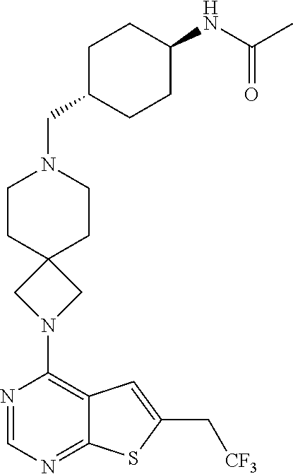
N1=CN=C2C(=C1N1CC3(C1)CCN(CC1CCC(NC(C)=O)CC1)CC3)C=C(C[CF3])S2
